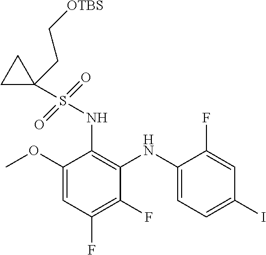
C1(OC)=CC(F)=C(F)C(NC2=CC=C(I)C=C2F)=C1NS(C1(CC[OTBS])CC1)(=O)=O
